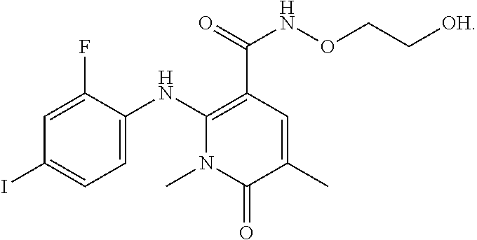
C1=C(NC2=C(C(=O)NOCC[OH])C=C(C)C(=O)N2C)C(F)=CC(I)=C1
